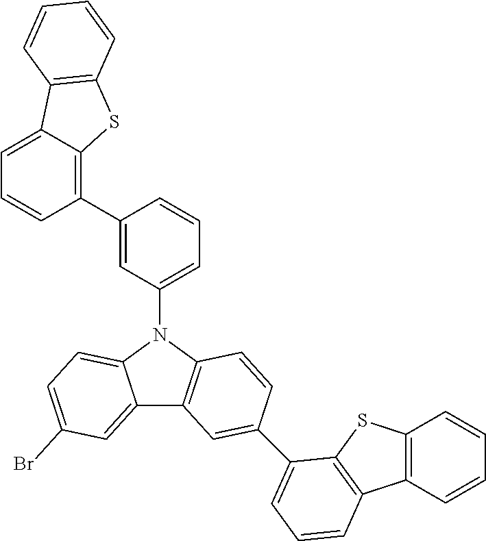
C1(C2=C3C(=CC=C2)C2=C(S3)C=CC=C2)=CC(N2C3=CC=C(Br)C=C3C3=C2C=CC(C2=CC=CC4=C2SC2=C4C=CC=C2)=C3)=CC=C1
